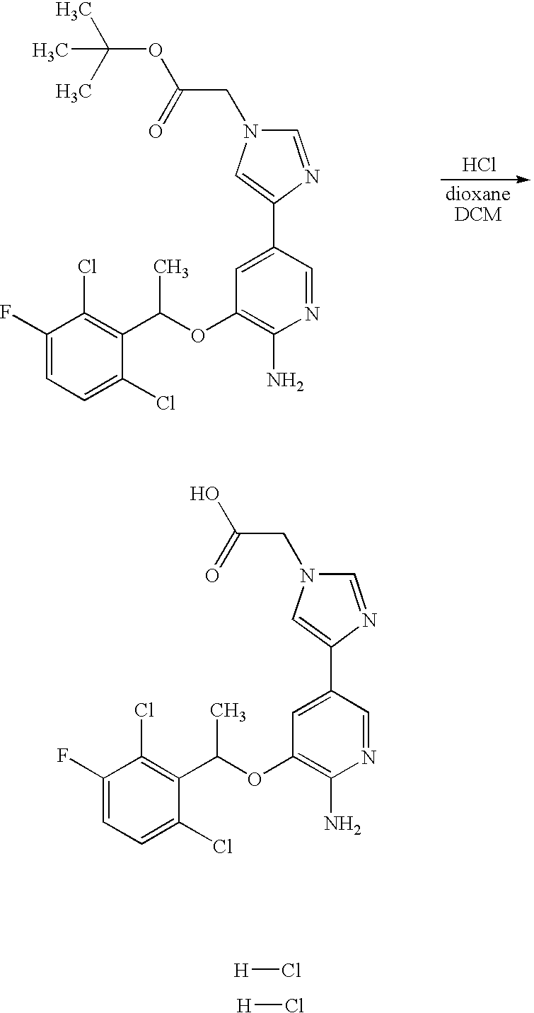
C1(F)=CC=C(Cl)C(C(OC2=C(N)N=CC(C3=CN(CC(OC(C)(C)C)=O)C=N3)=C2)C)=C1Cl.Cl.C1(F)=CC=C(Cl)C(C(OC2=C(N)N=CC(C3=CN(CC(=O)O)C=N3)=C2)C)=C1Cl.[H]Cl.[H]Cl
